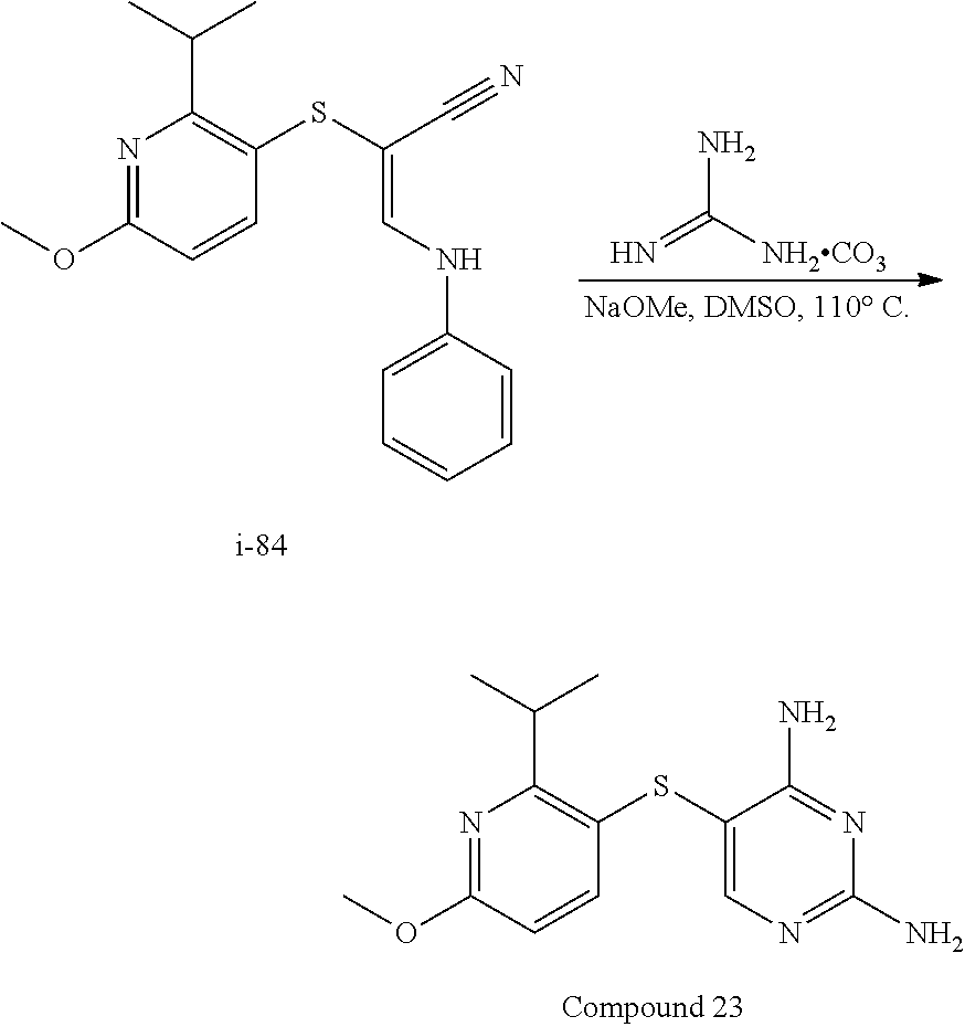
N1=C(OC)C=CC(SC2=CN=C(N)N=C2N)=C1C(C)C.N1=C(OC)C=CC(SC(C#N)=CNC2=CC=CC=C2)=C1C(C)C.N=C([NH2CO3])N
